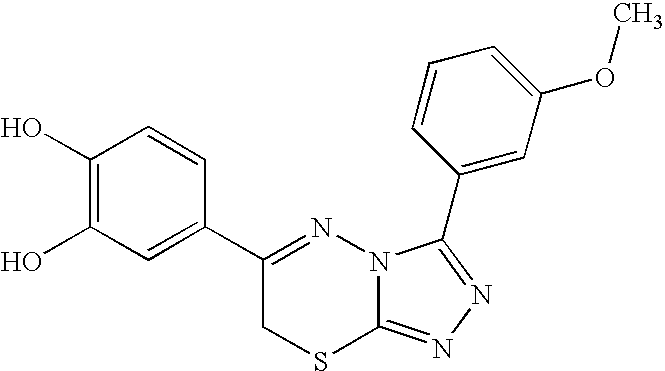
C1(O)=C(O)C=CC(C2=NN3C(=NN=C3C3=CC(OC)=CC=C3)SC2)=C1
